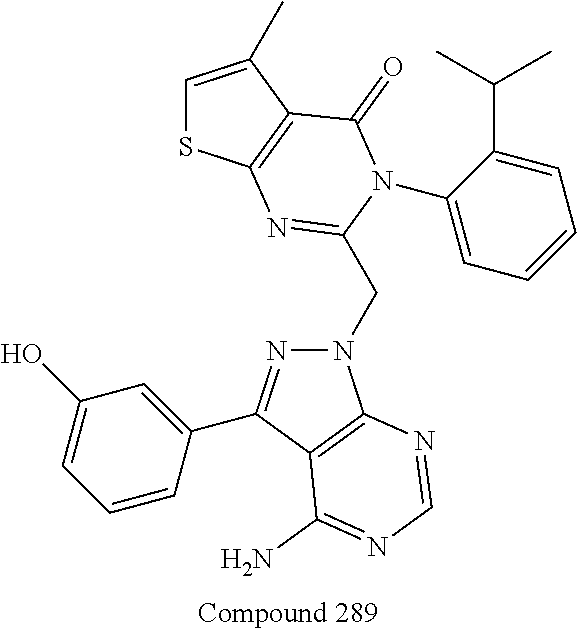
C1=C(C)C2=C(S1)N=C(CN1N=C(C3=CC(O)=CC=C3)C3=C1N=CN=C3N)N(C1=CC=CC=C1C(C)C)C2=O
